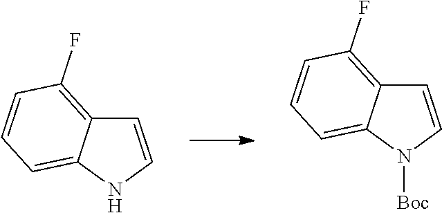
C1=CN([Boc])C2=CC=CC(F)=C12.C1=CNC2=CC=CC(F)=C12
